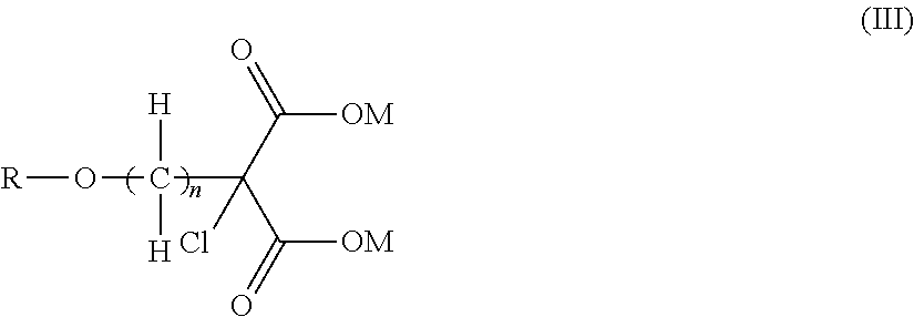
[R]OC([H])([H])C(C([OM])=O)(C([OM])=O)Cl
